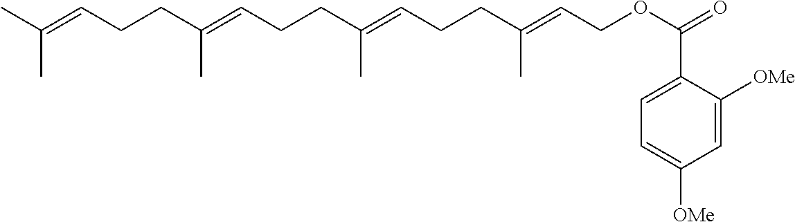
CC(=CCCC(=CCCC(=CCCC(=CCOC(=O)C1=CC=C([OMe])C=C1[OMe])C)C)C)C
